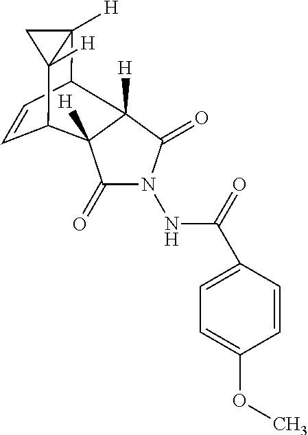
C1C2([H])C3C=CC(C12[H])C1([H])C(=O)N(NC(=O)C2=CC=C(OC)C=C2)C(=O)C31[H]
